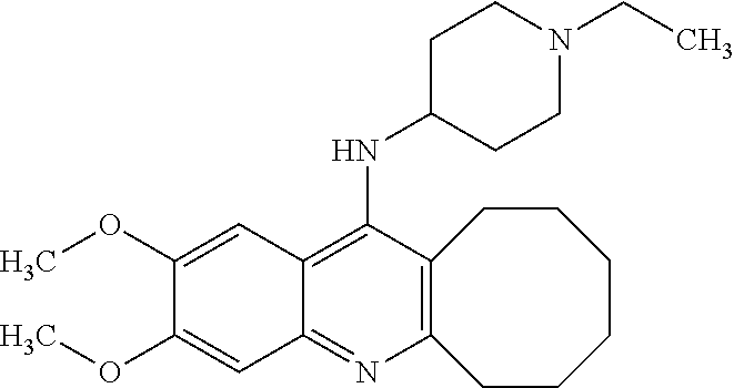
C12=C(C(NC3CCN(CC)CC3)=C3C(=N1)C=C(OC)C(OC)=C3)CCCCCC2
